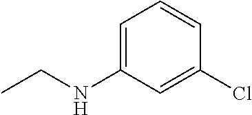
C1=C(NCC)C=C(Cl)C=C1
